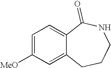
C1=C([MeO])C=C2C(=C1)C(=O)NCCC2
